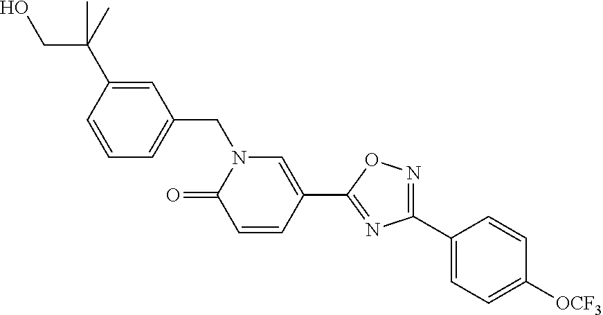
C1=C(C(CO)(C)C)C=CC=C1CN1C(=O)C=CC(C2=NC(C3=CC=C([OCF3])C=C3)=NO2)=C1
